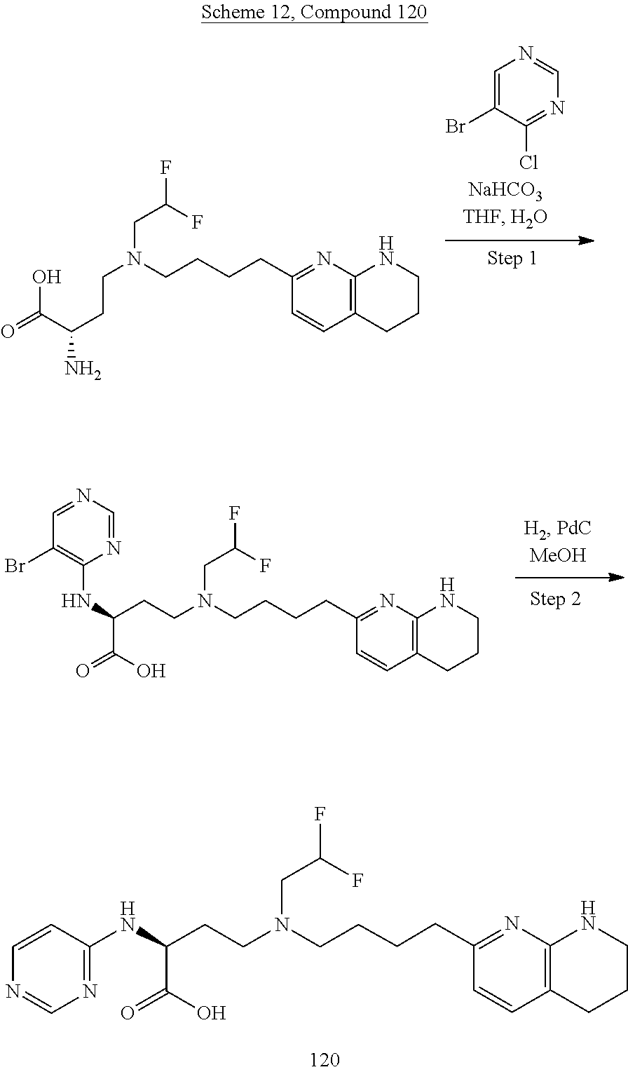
C1=C(Br)C(Cl)=NC=N1.FC(CN(CCCCC1=NC2=C(C=C1)CCCN2)CCC(N)C(=O)O)F.FC(CN(CCC(NC1=NC=NC=C1)C(=O)O)CCCCC1=NC2=C(C=C1)CCCN2)F.FC(CN(CCC(NC1=C(Br)C=NC=N1)C(=O)O)CCCCC1=NC2=C(C=C1)CCCN2)F
